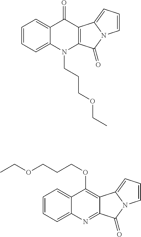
C1=CC=C2C(=C1)C(=O)C1=C(N2CCCOCC)C(=O)N2C1=CC=C2.C1=CC=C2C(=C1)C(OCCCOCC)=C1C(=N2)C(=O)N2C1=CC=C2
